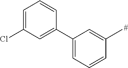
C1=C(Cl)C=C(C2=CC=CC(C)=C2)C=C1
